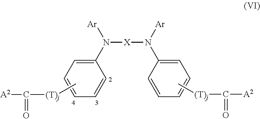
C1=CC(N([Ar])[X]N([Ar])C2=CC=CC=C2)=CC=C1.C[(T)j]C(=O)[A2].C[(T)j]C(=O)[A2]
